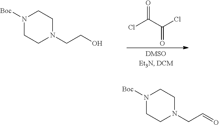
ClC(C(Cl)=O)=O.N1([Boc])CCN(CCO)CC1.N1([Boc])CCN(CC=O)CC1
